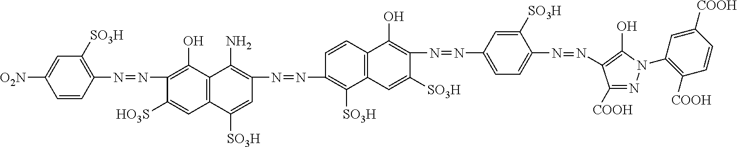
C1=CC(N=NC2=C(O)C3=C(C=C2[HO3S])C([SO3H])=CC(N=NC2=C([SO3H])C4=C(C=C2)C(O)=C(N=NC2=CC=C(N=NC5=C(O)N(C6=C([COOH])C=CC([COOH])=C6)N=C5[COOH])C([SO3H])=C2)C([SO3H])=C4)=C3N)=C([SO3H])C=C1[O2N]
